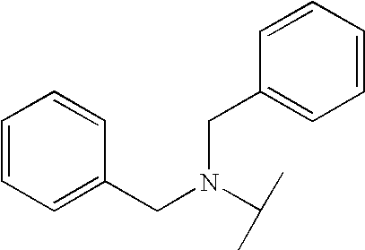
C(N(CC1=CC=CC=C1)C(C)C)C1=CC=CC=C1
